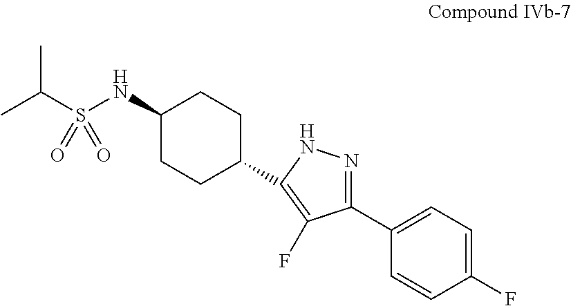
C1(F)=CC=C(C2=NNC(C3CCC(NS(C(C)C)(=O)=O)CC3)=C2F)C=C1
